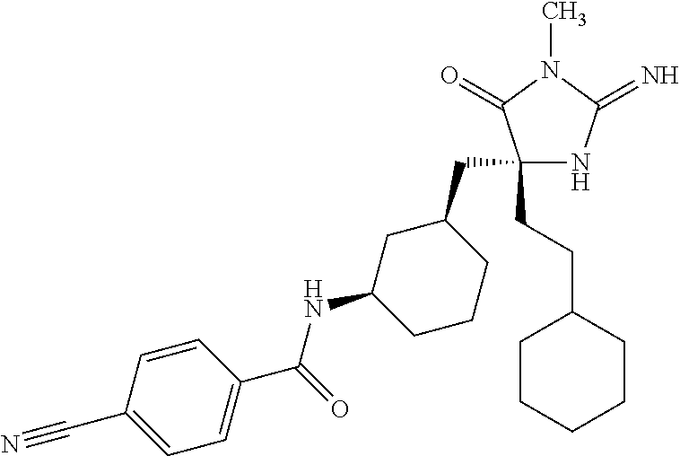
C1(CC2CC(NC(=O)C3=CC=C(C#N)C=C3)CCC2)(CCC2CCCCC2)NC(=N)N(C)C1=O
